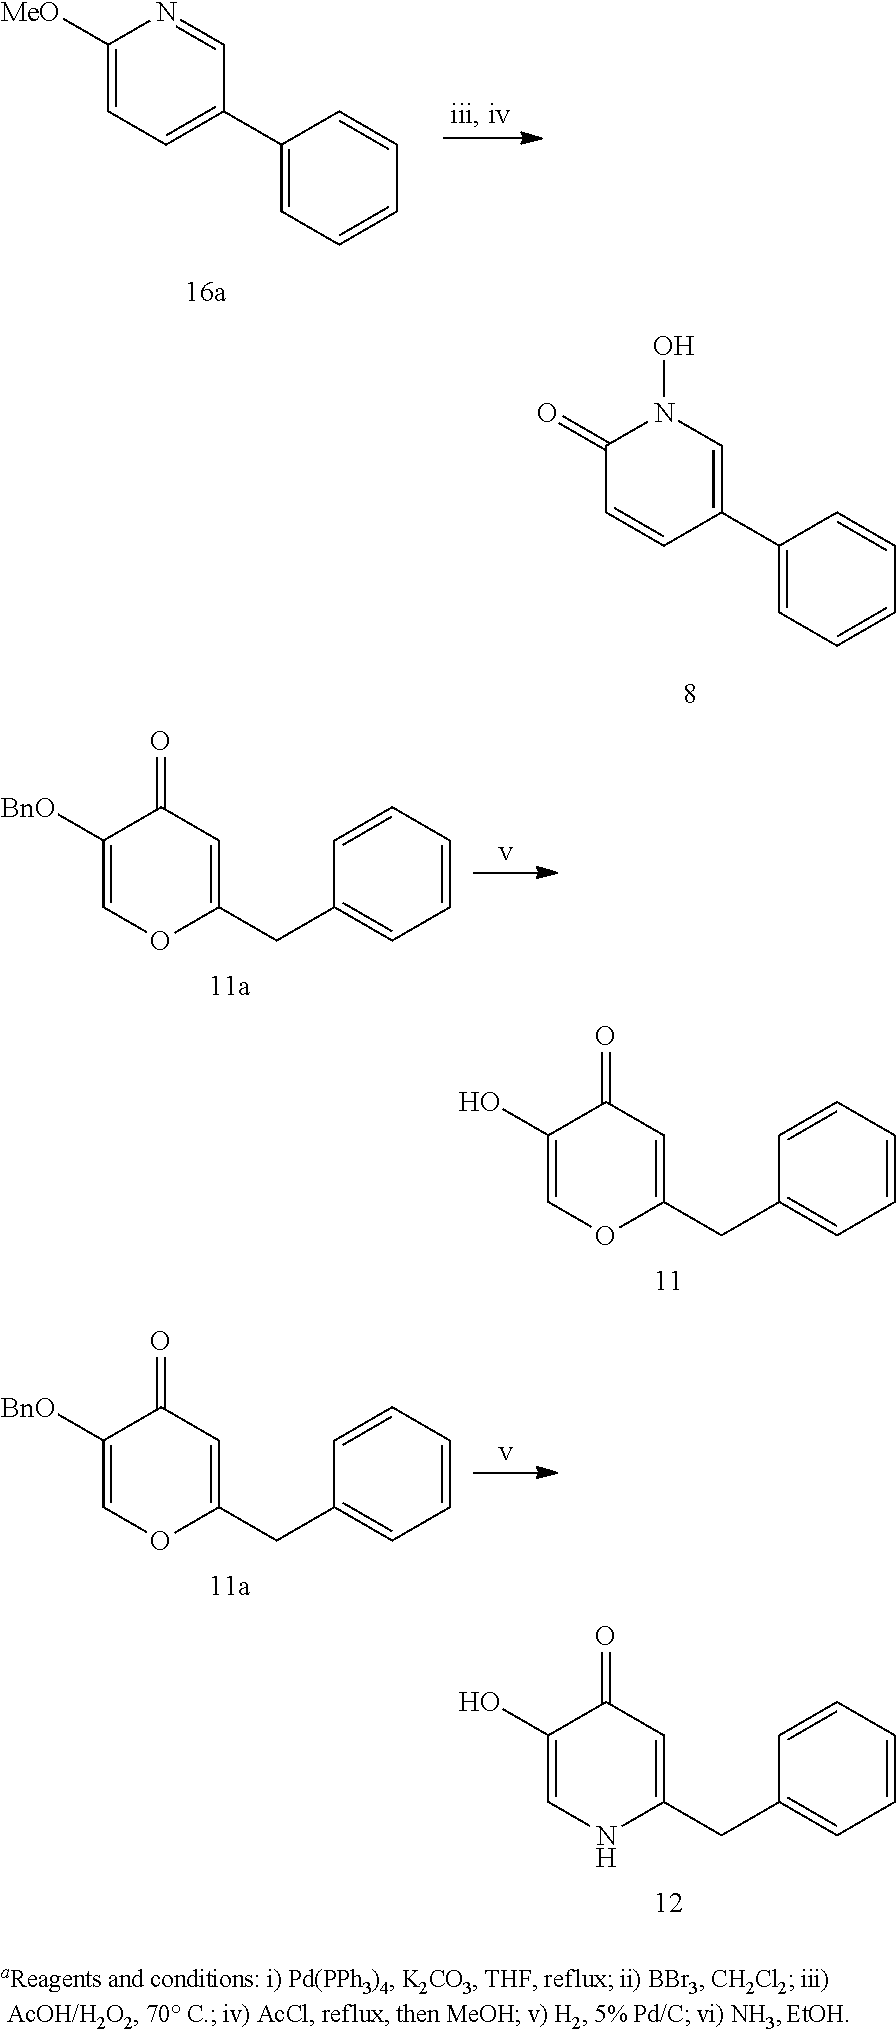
C1(=O)C=CC(C2=CC=CC=C2)=CN1O.C1(O)=COC(CC2=CC=CC=C2)=CC1=O.C1([MeO])=CC=C(C2=CC=CC=C2)C=N1.C1([BnO])=COC(CC2=CC=CC=C2)=CC1=O.C1(O)=CNC(CC2=CC=CC=C2)=CC1=O.C1([BnO])=COC(CC2=CC=CC=C2)=CC1=O
